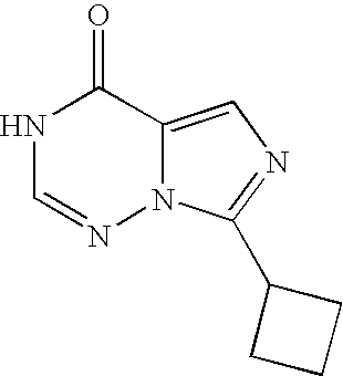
N1C=NN2C(=CN=C2C2CCC2)C1=O
